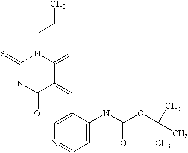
C=CCN1C(=S)NC(=O)C(=CC2=CN=CC=C2NC(OC(C)(C)C)=O)C1=O
